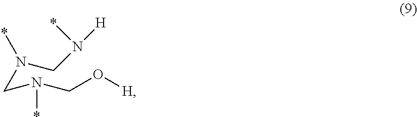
*N(CN(CO[H])*)CN([H])*
